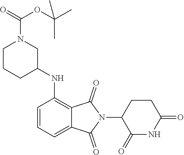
C1=CC=C2C(=C1NC1CN(C(OC(C)(C)C)=O)CCC1)C(=O)N(C1C(=O)NC(=O)CC1)C2=O
